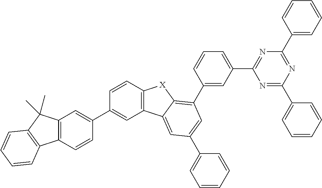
C1(C2=C3C(=CC(C4=CC=CC=C4)=C2)C2=C(C=CC(C4=CC5=C(C=C4)C4=C(C5(C)C)C=CC=C4)=C2)[X]3)=CC(C2=NC(C3=CC=CC=C3)=NC(C3=CC=CC=C3)=N2)=CC=C1
